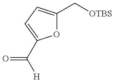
O1C(C[OTBS])=CC=C1C([H])=O
